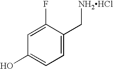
C1(O)=CC=C(C[NH2HCl])C(F)=C1
